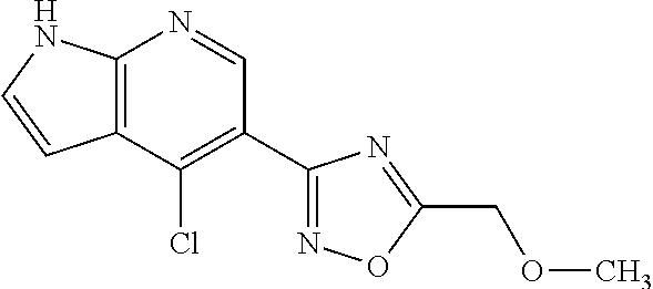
C12=C(C(Cl)=C(C3=NOC(COC)=N3)C=N1)C=CN2
